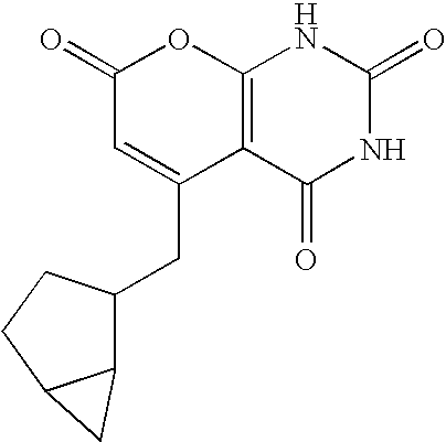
C1(=O)C=C(CC2C3C(CC2)C3)C2=C(O1)NC(=O)NC2=O
